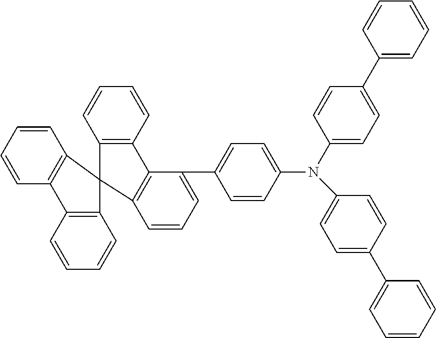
C1(C2=CC=C(N(C3=CC=C(C4=CC=CC=C4)C=C3)C3=CC=C(C4=CC=CC5=C4C4=C(C=CC=C4)C54C5=C(C=CC=C5)C5=C4C=CC=C5)C=C3)C=C2)=CC=CC=C1
